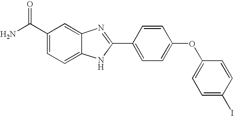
C1=CC(C2=NC3=CC(C(N)=O)=CC=C3N2)=CC=C1OC1=CC=C(I)C=C1
